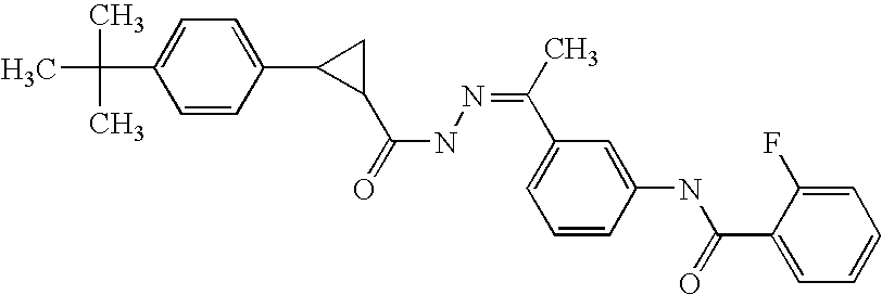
C1=CC(C2C(C(=O)NN=C(C)C3=CC=CC(NC(C4=CC=CC=C4F)=O)=C3)C2)=CC=C1C(C)(C)C
